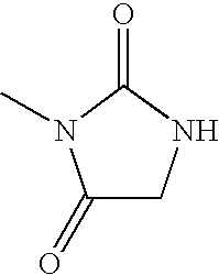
C1(=O)CNC(=O)N1C
